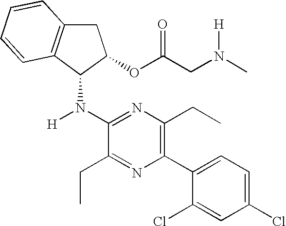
C1(N(C2C3=C(CC2OC(CN(C)[H])=O)C=CC=C3)[H])=NC(CC)=C(C2=CC=C(Cl)C=C2Cl)N=C1CC
